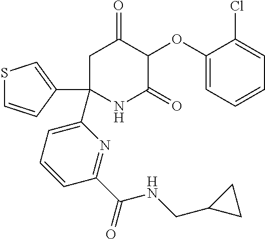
C1(OC2C(=O)CC(C3=CC=CC(C(NCC4CC4)=O)=N3)(C3=CSC=C3)NC2=O)=CC=CC=C1Cl
